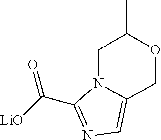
C1N2C(=CN=C2C([LiO])=O)COC1C
